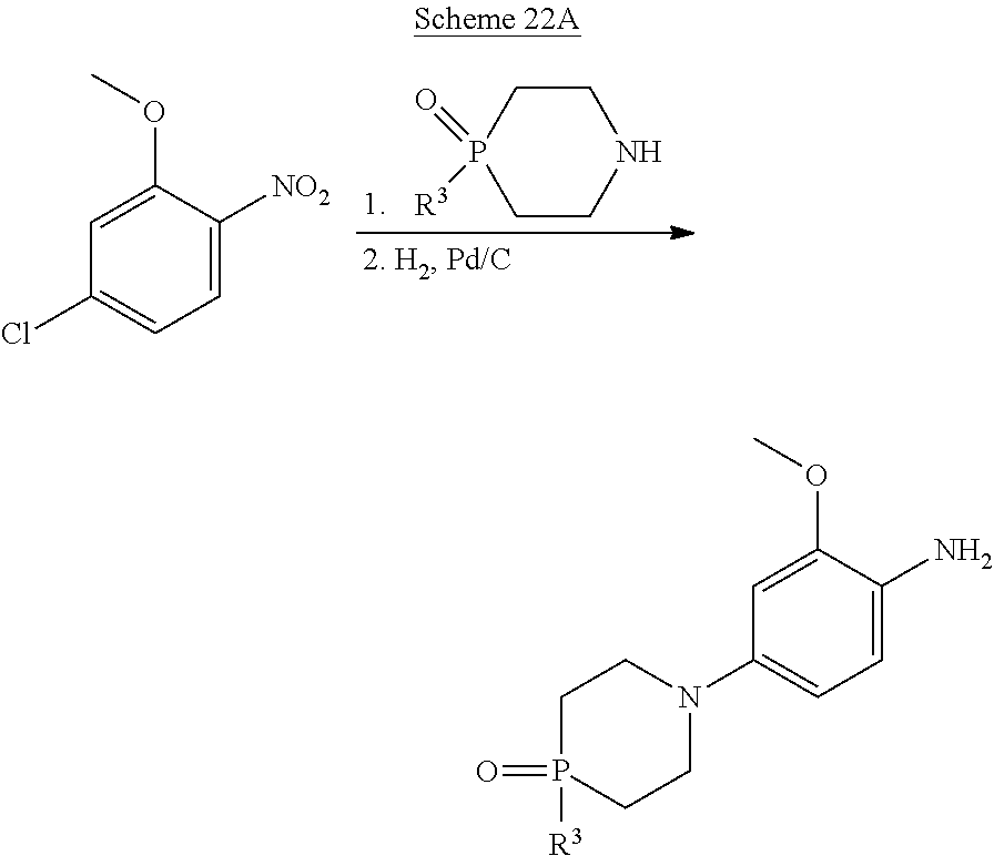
C1CNCCP1(=O)[R3].C1=C(OC)C([NO2])=CC=C1Cl.C1=C(OC)C(N)=CC=C1N1CCP([R3])(=O)CC1
